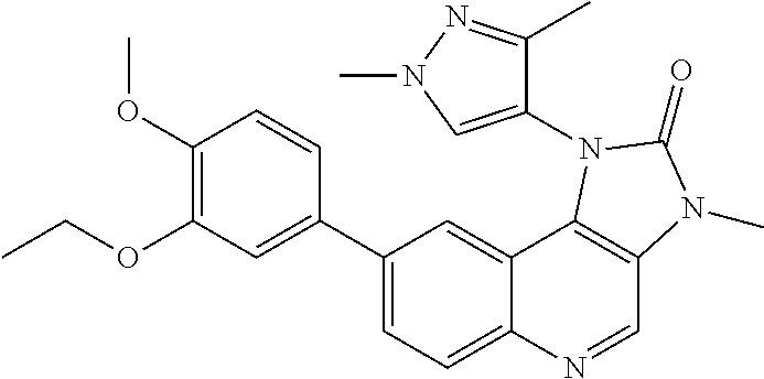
C1(OC)=C(OCC)C=C(C2=CC=C3C(=C2)C2=C(C=N3)N(C)C(=O)N2C2=CN(C)N=C2C)C=C1
